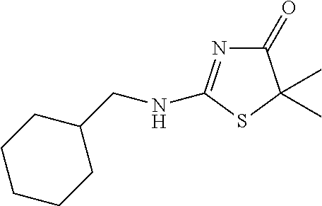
C1(=O)N=C(NCC2CCCCC2)SC1(C)C
